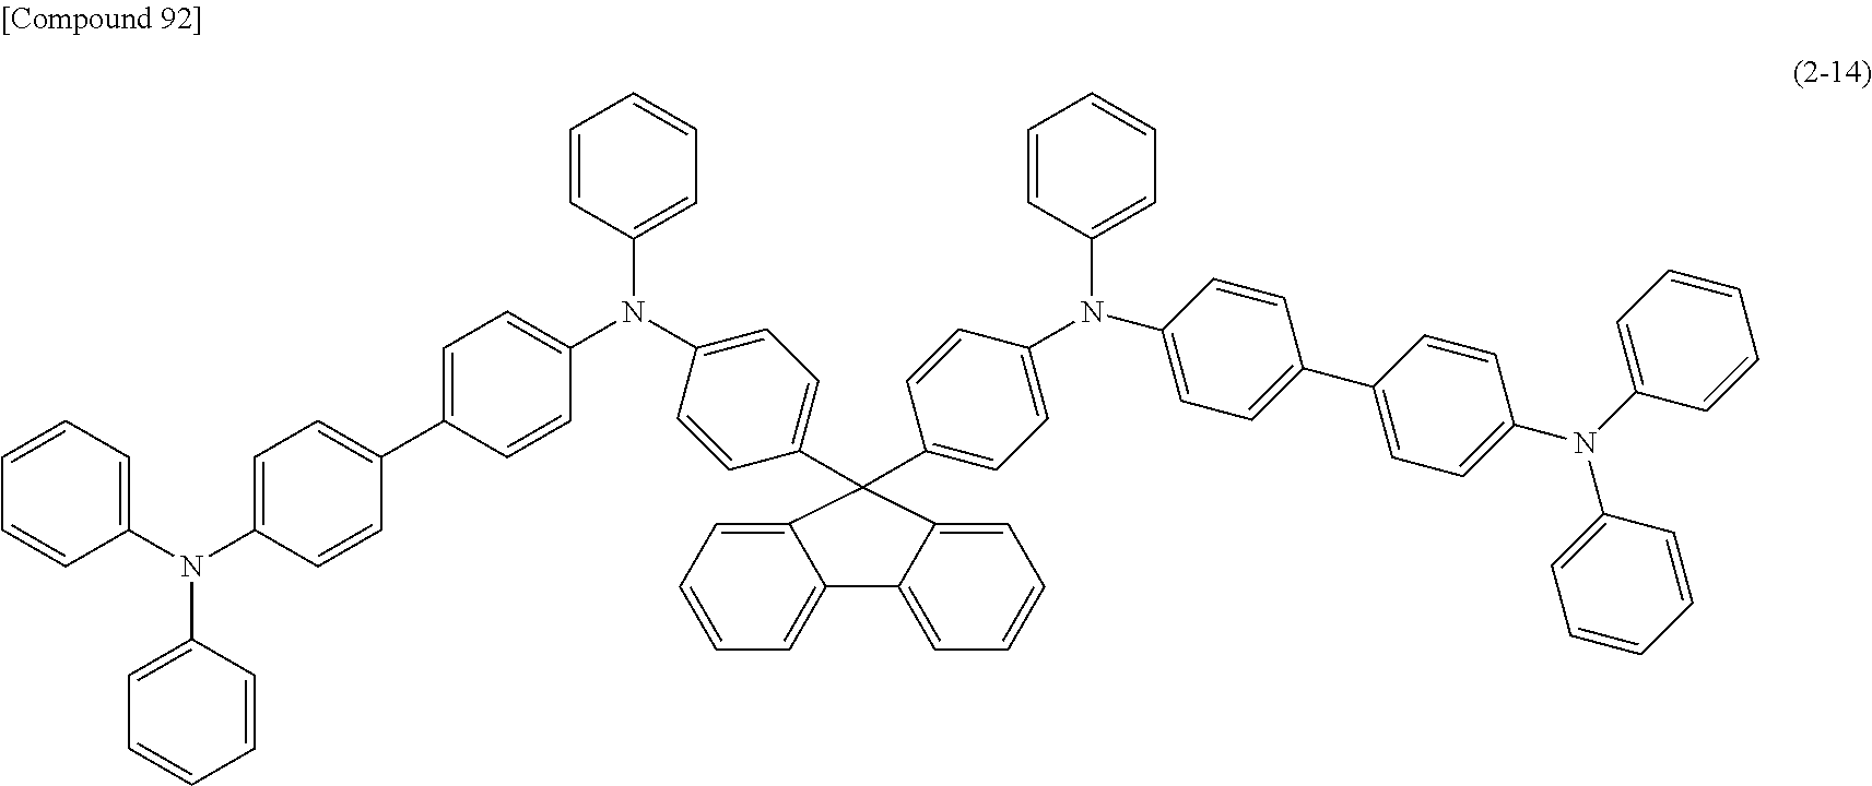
C1=CC=C(N(C2=CC=C(C3=CC=C(N(C4=CC=CC=C4)C4=CC=C(C5(C6=CC=C(N(C7=CC=CC=C7)C7=CC=C(C8=CC=C(N(C9=CC=CC=C9)C9=CC=CC=C9)C=C8)C=C7)C=C6)C6=CC=CC=C6C6=CC=CC=C65)C=C4)C=C3)C=C2)C2=CC=CC=C2)C=C1
